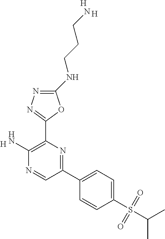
[H].C1(N)=C(C2=NN=C(NCCCN)O2)N=C(C2=CC=C(S(C(C)C)(=O)=O)C=C2)C=N1.[H].[H]
